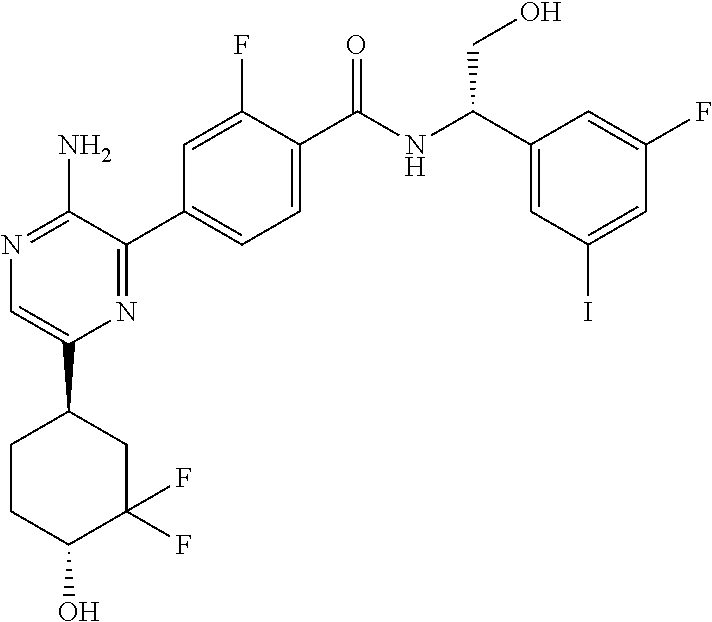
N1=C(N)C(C2=CC=C(C(NC(C3=CC(I)=CC(F)=C3)CO)=O)C(F)=C2)=NC(C2CCC(O)C(F)(F)C2)=C1
